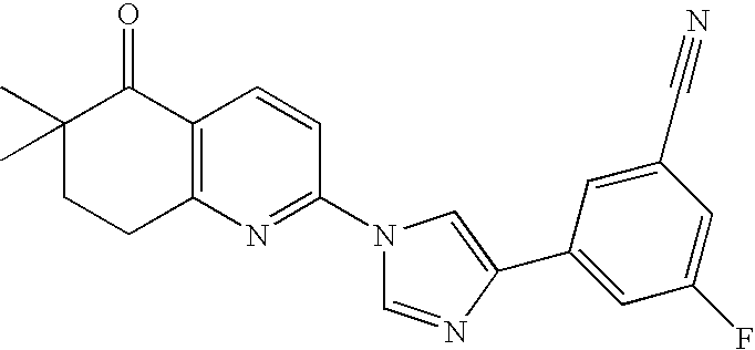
C1(C)(C)CCC2=C(C1=O)C=CC(N1C=NC(C3=CC(F)=CC(C#N)=C3)=C1)=N2
